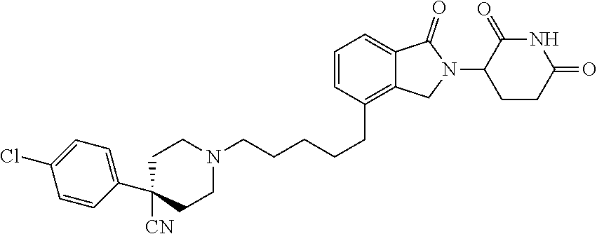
C1=CC(CCCCCN2CCC(C3=CC=C(Cl)C=C3)([CN])CC2)=C2C(=C1)C(=O)N(C1CCC(=O)NC1=O)C2
